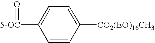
C1=CC([CO2(EO)16CH3])=CC=C1[5-OC]=O
